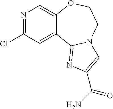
N1=C(Cl)C=C2C(=C1)OCCN1C2=NC(C(N)=O)=C1
